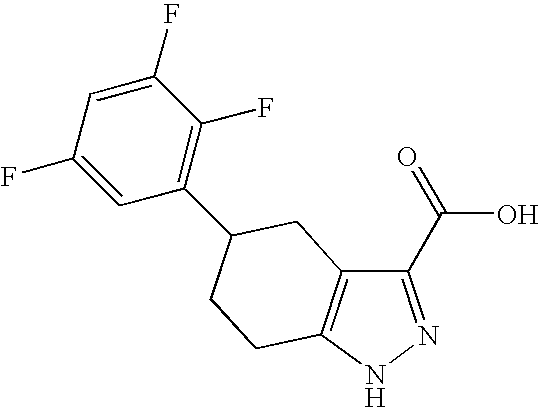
C1(C(=O)O)=NNC2=C1CC(C1=C(F)C(F)=CC(F)=C1)CC2
